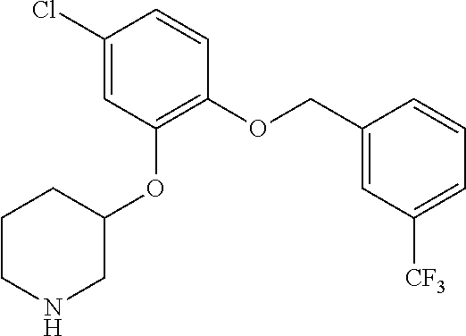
C1(Cl)=CC(OC2CCCNC2)=C(OCC2=CC([CF3])=CC=C2)C=C1
